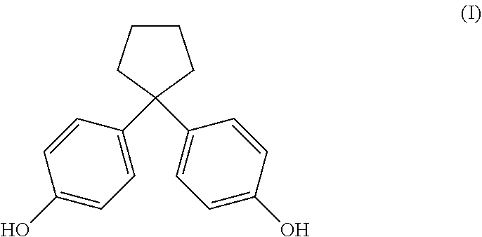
C1CCC(C2=CC=C(O)C=C2)(C2=CC=C(O)C=C2)C1
